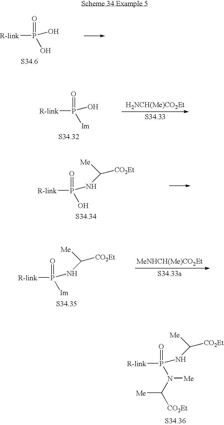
[R-link]P(NC([Me])[CO2Et])(=O)N([Me])C([CO2Et])[Me].[R-link]P(O)(=O)O.[R-link]P(O)(=O)[Im].[H2NCH(Me)CO2Et].[R-link]P(NC([Me])[CO2Et])(=O)O.[R-link]P(NC([Me])[CO2Et])(=O)[Im].[MeNHCH(Me)CO2Et]
